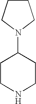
C1CCN(C2CCNCC2)C1
